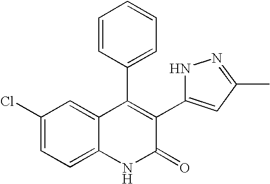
C1(Cl)=CC=C2C(=C1)C(C1=CC=CC=C1)=C(C1=CC(C)=NN1)C(=O)N2
